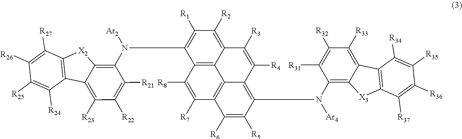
C12=C([X2]C3=C(N([Ar2])C4=C([R1])C([R2])=C5C6=C4C([R8])=C([R7])C4=C6C(=C(N(C6=C7C(=C([R33])C([R32])=C6[R31])C6=C([X3]7)C([R37])=C([R36])C([R35])=C6[R34])[Ar4])C([R5])=C4[R6])C([R4])=C5[R3])C([R21])=C([R22])C([R23])=C13)C([R27])=C([R26])C([R25])=C2[R24]
